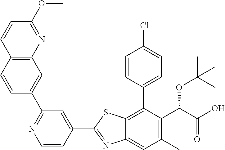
C1(C2=NC3=CC(C)=C(C(OC(C)(C)C)C(=O)O)C(C4=CC=C(Cl)C=C4)=C3S2)=CC(C2=CC3=C(C=C2)C=CC(OC)=N3)=NC=C1
